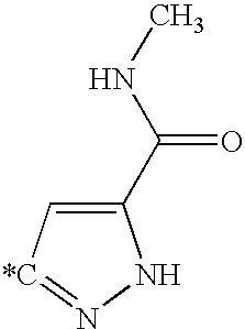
C1(C(NC)=O)=C[*C]=NN1
